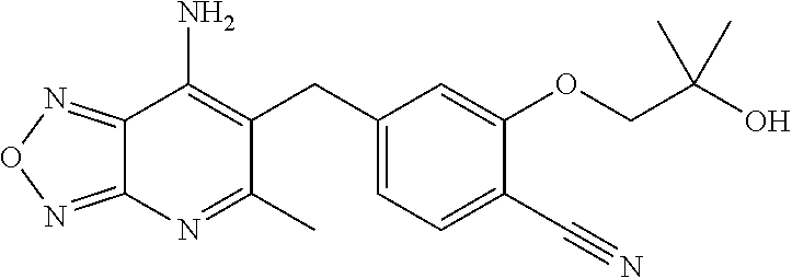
C1(CC2=C(N)C3=NON=C3N=C2C)=CC=C(C#N)C(OCC(O)(C)C)=C1
